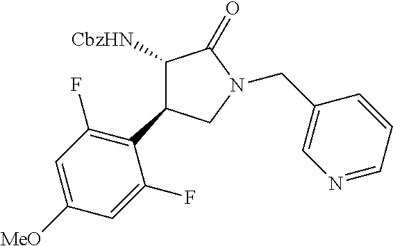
C1(C2=C(F)C=C([MeO])C=C2F)C([CbzHN])C(=O)N(CC2=CN=CC=C2)C1
